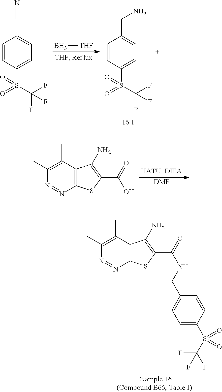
C1=CC(S(C(F)(F)F)(=O)=O)=CC=C1C#N.C1=CC(S(C(F)(F)F)(=O)=O)=CC=C1CN.B[THF].C12=C(C(C)=C(C)N=N1)C(N)=C(C(O)=O)S2.[DMF].C12=C(C(C)=C(C)N=N1)C(N)=C(C(NCC1=CC=C(S(C(F)(F)F)(=O)=O)C=C1)=O)S2
